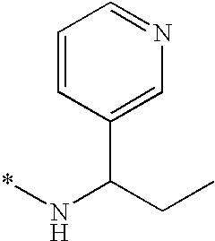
C1=CC(C(CC)N*)=CN=C1
